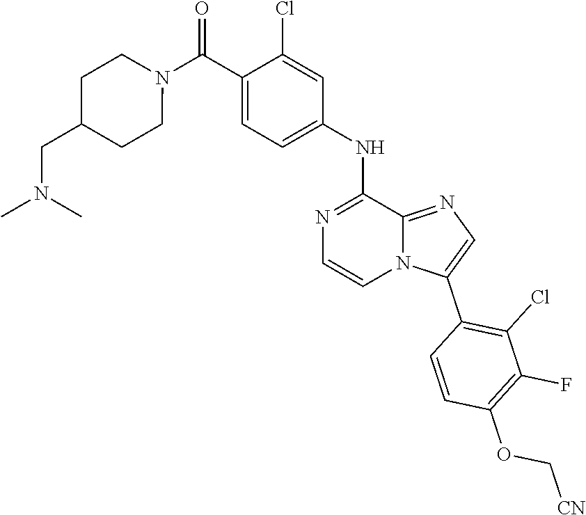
C1(NC2=CC=C(C(N3CCC(CN(C)C)CC3)=O)C(Cl)=C2)=NC=CN2C1=NC=C2C1=C(Cl)C(F)=C(OC[CN])C=C1
